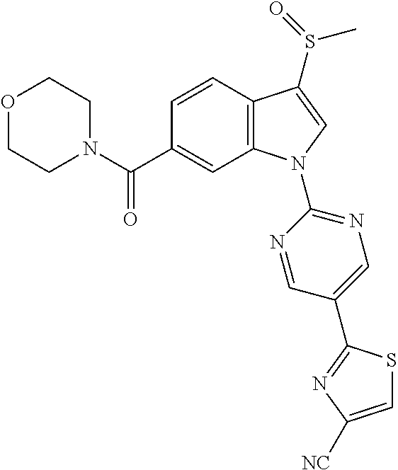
O1CCN(C(C2=CC3=C(C=C2)C(S(=O)C)=CN3C2=NC=C(C3=NC([NC])=CS3)C=N2)=O)CC1
